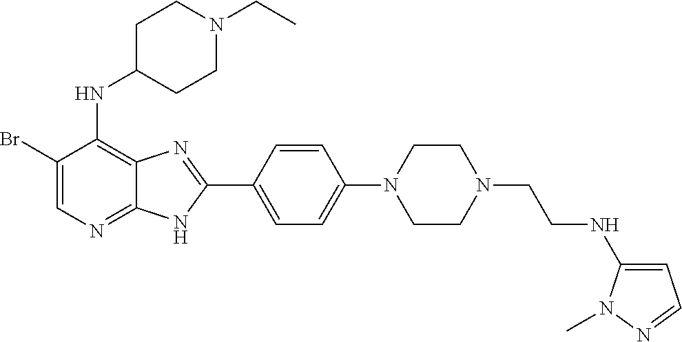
C1(Br)=CN=C2C(=C1NC1CCN(CC)CC1)N=C(C1=CC=C(N3CCN(CCNC4=CC=NN4C)CC3)C=C1)N2
